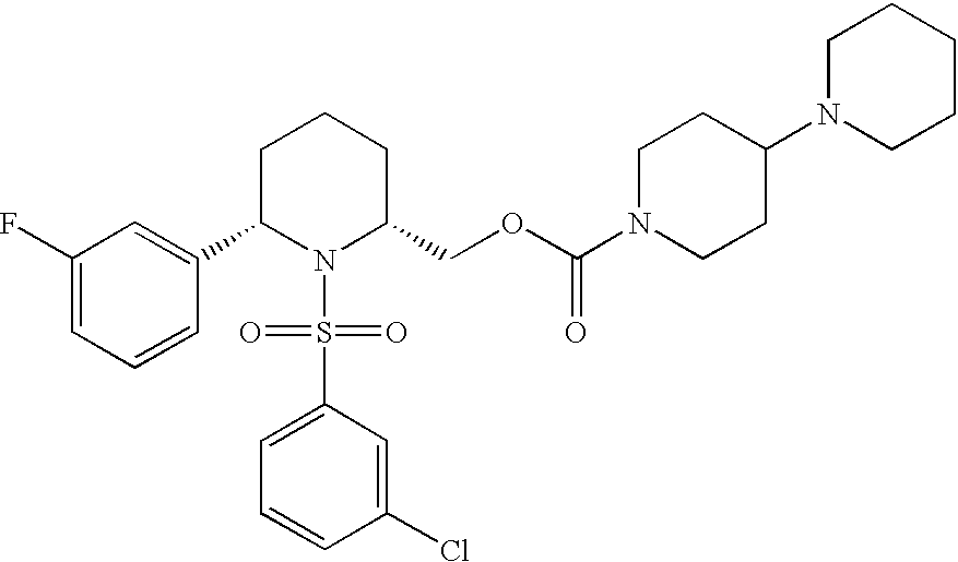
C1(F)=CC=CC(C2N(S(C3=CC=CC(Cl)=C3)(=O)=O)C(COC(N3CCC(N4CCCCC4)CC3)=O)CCC2)=C1
